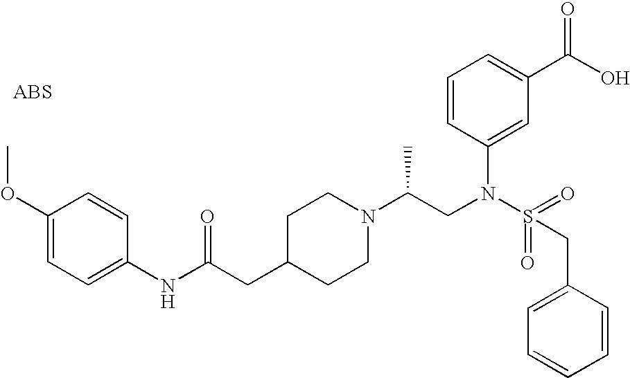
O(C1=CC=C(NC(CC2CCN(C(CN(S(=O)(=O)CC3=CC=CC=C3)C3=CC(C(O)=O)=CC=C3)C)CC2)=O)C=C1)C
